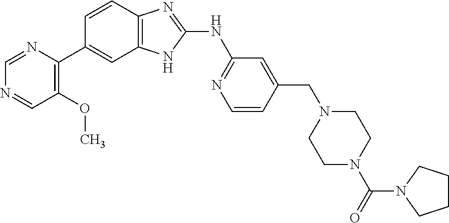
C1=NC(C2=CC3=C(C=C2)N=C(NC2=NC=CC(CN4CCN(C(=O)N5CCCC5)CC4)=C2)N3)=C(OC)C=N1
